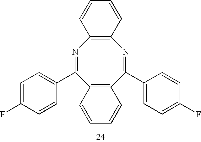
C12=C(C=CC=C1)N=C(C1=CC=C(F)C=C1)C1=C(C(C3=CC=C(F)C=C3)=N2)C=CC=C1
